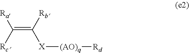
C(=C([Rb])[X][(AO)q][Rd])([Rc])[Ra]
